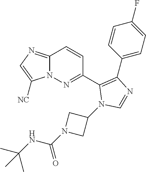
C1(C2=NN3C(=NC=C3[NC])C=C2)=C(C2=CC=C(F)C=C2)N=CN1C1CN(C(=O)NC(C)(C)C)C1
